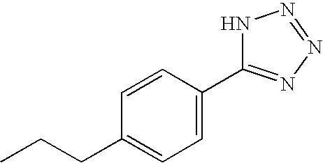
C1=C(C2=NN=NN2)C=CC(CCC)=C1
